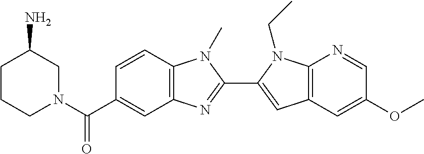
C1=CC2=C(C=C1C(N1CC(N)CCC1)=O)N=C(C1=CC3=C(N1CC)N=CC(OC)=C3)N2C
